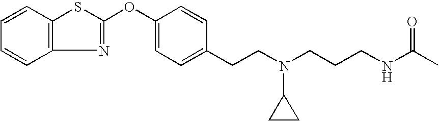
C1=CC2=C(C=C1)N=C(OC1=CC=C(CCN(CCCNC(C)=O)C3CC3)C=C1)S2
